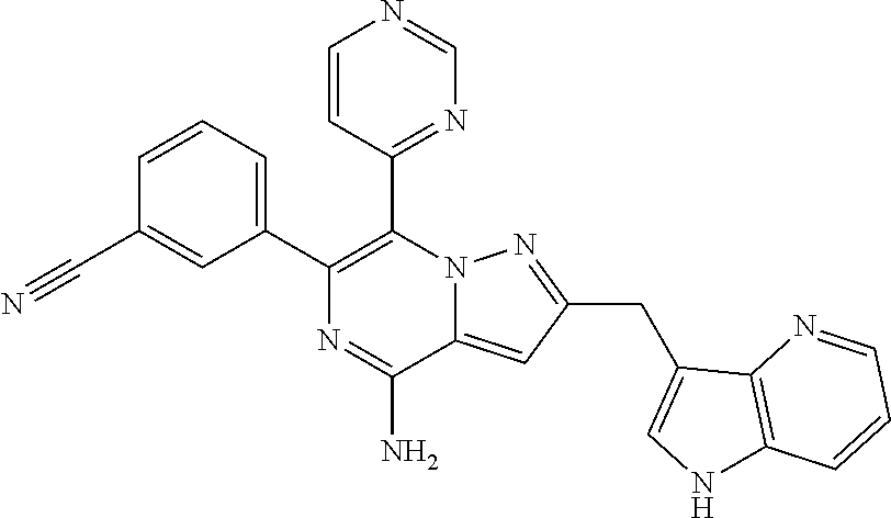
C1=CC=C(C2=C(C3=NC=NC=C3)N3C(=CC(CC4=CNC5=C4N=CC=C5)=N3)C(N)=N2)C=C1C#N
